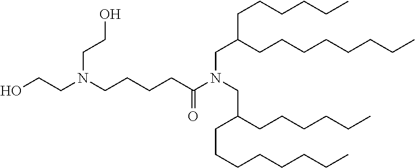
C(N(CCCCC(N(CC(CCCCCC)CCCCCCCC)CC(CCCCCC)CCCCCCCC)=O)CCO)CO
